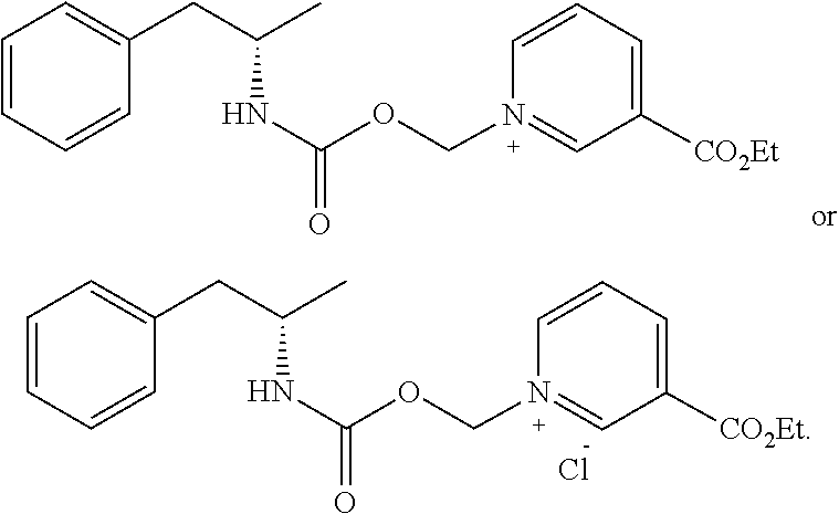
[CO2Et]C1=CC=CN(COC(NC(CC2=CC=CC=C2)C)=O)=C1.[CO2Et]C1=CC=CN(COC(NC(CC2=CC=CC=C2)C)=O)=C1.Cl
